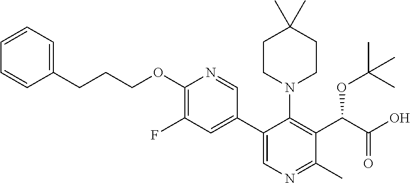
C1(C2=CN=C(C)C(C(C(O)=O)OC(C)(C)C)=C2N2CCC(C)(C)CC2)=CC(F)=C(OCCCC2=CC=CC=C2)N=C1
